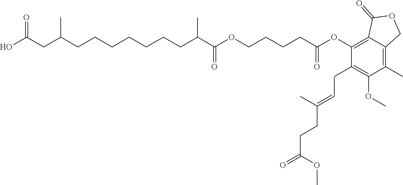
COC1=C(CC=C(CCC(=O)OC)C)C(OC(CCCCOC(=O)C(CCCCCCCC(CC(O)=O)C)C)=O)=C2C(=O)OCC2=C1C
